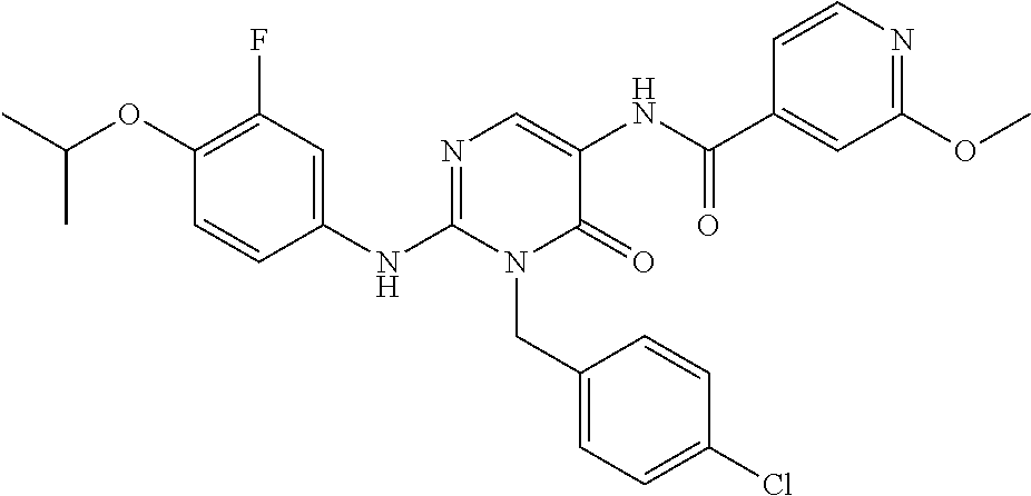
C1(OC(C)C)=C(F)C=C(NC2=NC=C(NC(C3=CC(OC)=NC=C3)=O)C(=O)N2CC2=CC=C(Cl)C=C2)C=C1
